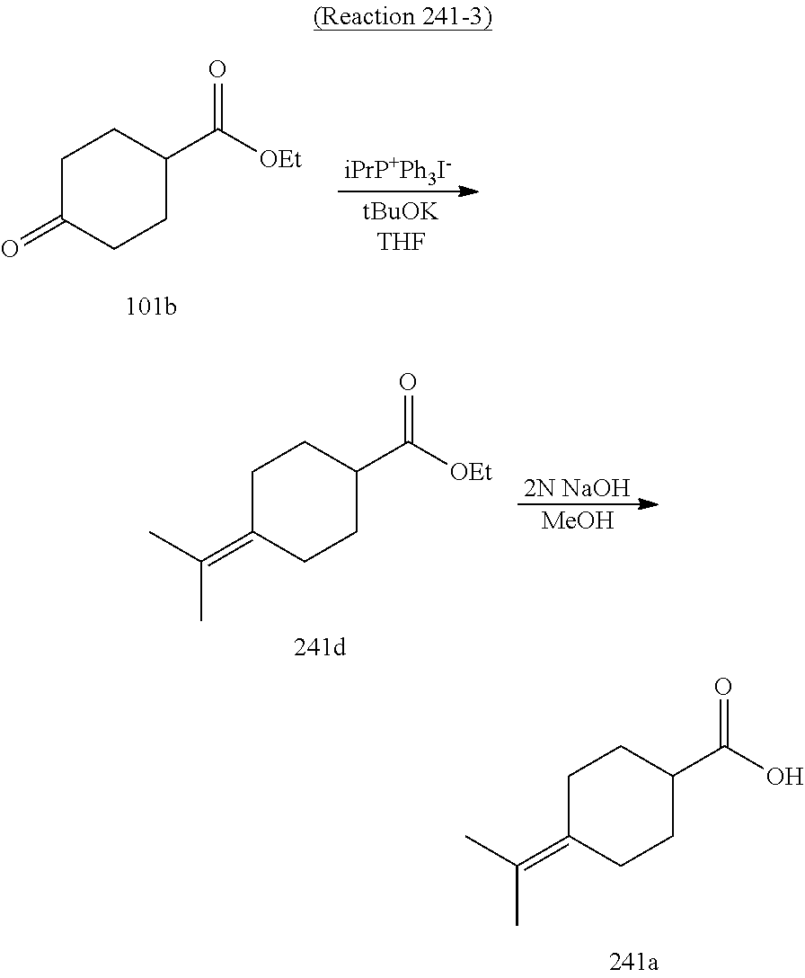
C1C(=C(C)C)CCC(C(O)=O)C1.C1C(=O)CCC(C([OEt])=O)C1.[iPrP+Ph3I-].[2N NaOH].[MeOH].C1C(=C(C)C)CCC(C([OEt])=O)C1
